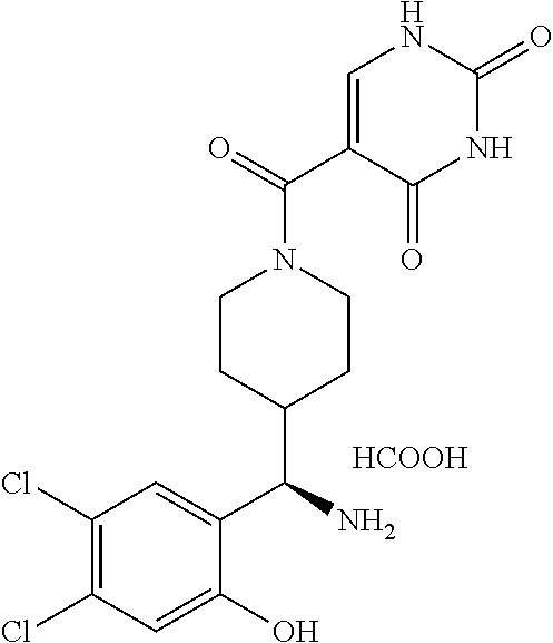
C1(Cl)=C(Cl)C=C(O)C(C(N)C2CCN(C(=O)C3=CNC(=O)NC3=O)CC2)=C1.[HCOOH]
